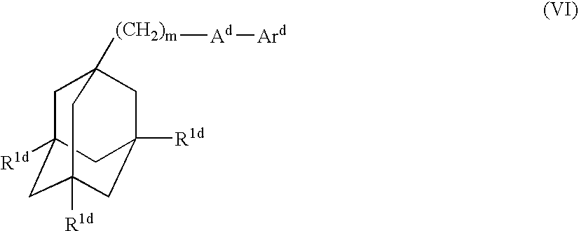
C1C2([R1d])CC3([R1d])CC([R1d])(CC1([(CH2)m][Ad][Ard])C3)C2
